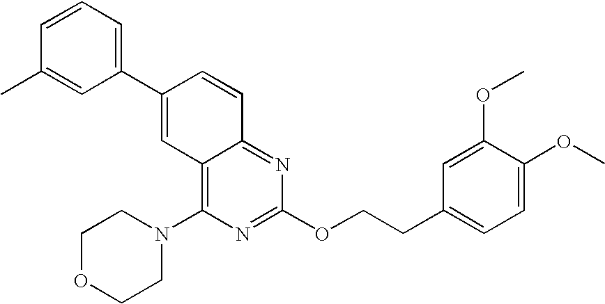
C1=CC(C)=CC(C2=CC3=C(N4CCOCC4)N=C(OCCC4=CC=C(OC)C(OC)=C4)N=C3C=C2)=C1
